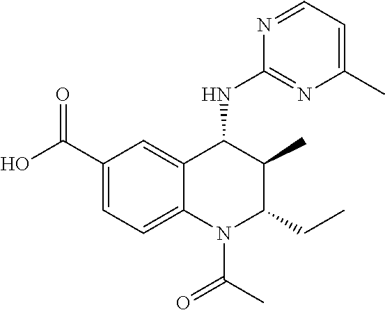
C1(C(O)=O)=CC=C2C(=C1)C(NC1=NC(C)=CC=N1)C(C)C(CC)N2C(C)=O
